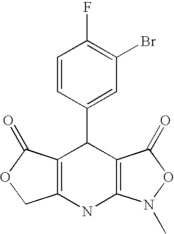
C1=CC(C2C3=C(NC4=C2C(=O)ON4C)COC3=O)=CC(Br)=C1F
